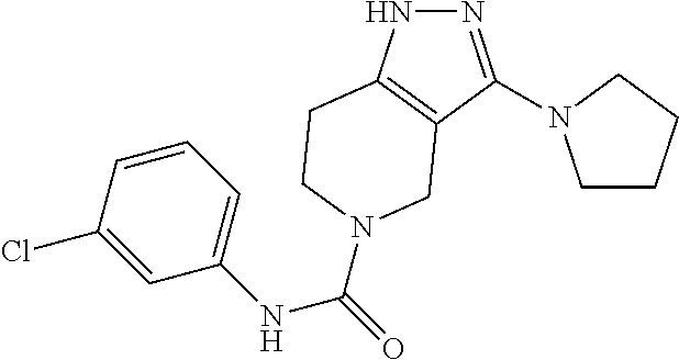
C1CCCN1C1=NNC2=C1CN(C(NC1=CC=CC(Cl)=C1)=O)CC2
